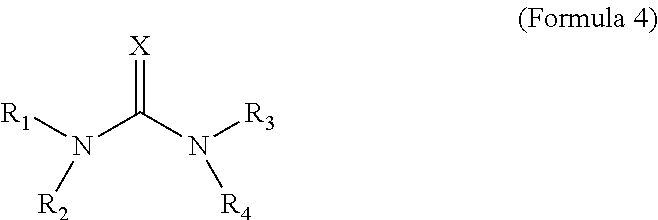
[R1]N(C(N([R3])[R4])=[X])[R2]
